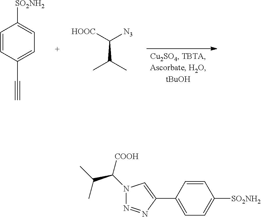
C1=CC(C#C)=CC=C1[SO2NH2].[HOOC]C([N3])C(C)C.C1=CC(C2=CN(C(C(C)C)[COOH])N=N2)=CC=C1[SO2NH2]
